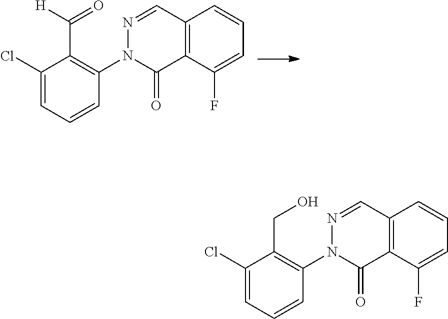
C1(Cl)=CC=CC(N2N=CC3=C(C(F)=CC=C3)C2=O)=C1C(=O)[H].C1(Cl)=CC=CC(N2N=CC3=C(C(F)=CC=C3)C2=O)=C1CO
